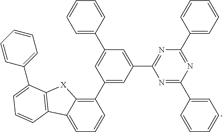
C1(C2=C3C(=CC=C2)C2=C([X]3)C(C3=CC=CC=C3)=CC=C2)=CC(C2=NC(C3=CC=CC=C3)=NC(C3=CC=CC=C3)=N2)=CC(C2=CC=CC=C2)=C1
